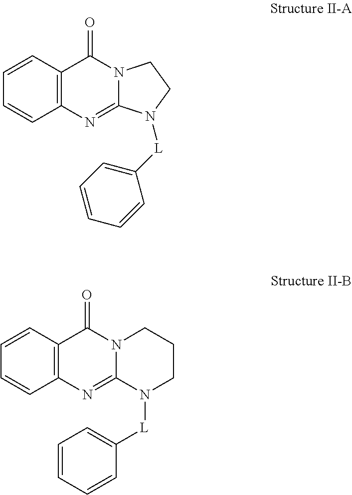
C1=CC2=C(C=C1)C(=O)N1C(=N2)N([L]C2=CC=CC=C2)CC1.C1=CC2=C(C=C1)C(=O)N1C(=N2)N([L]C2=CC=CC=C2)CCC1
